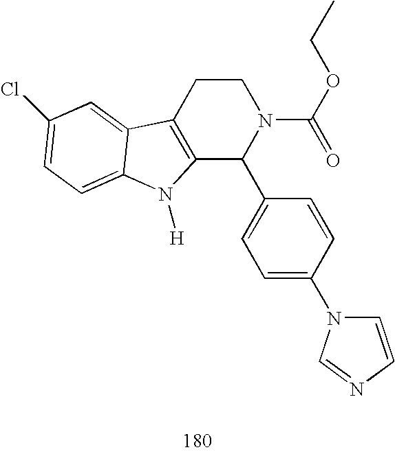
C12=C(CCN(C(=O)OCC)C1C1=CC=C(N3C=CN=C3)C=C1)C1=CC(Cl)=CC=C1N2[H]
